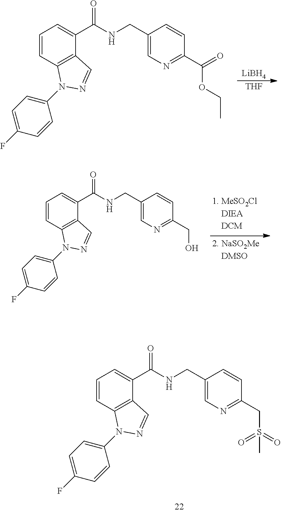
C1=CC2=C(C(C(NCC3=CN=C(CS(=O)(=O)C)C=C3)=O)=C1)C=NN2C1=CC=C(F)C=C1.C1=CC2=C(C(C(NCC3=CN=C(C(=O)OCC)C=C3)=O)=C1)C=NN2C1=CC=C(F)C=C1.[THF].[LiBH4].C1=CC2=C(C(C(NCC3=CN=C(CO)C=C3)=O)=C1)C=NN2C1=CC=C(F)C=C1
